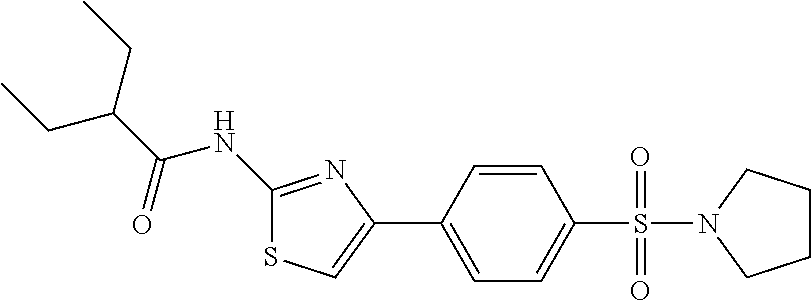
C1(NC(C(CC)CC)=O)=NC(C2=CC=C(S(=O)(=O)N3CCCC3)C=C2)=CS1
